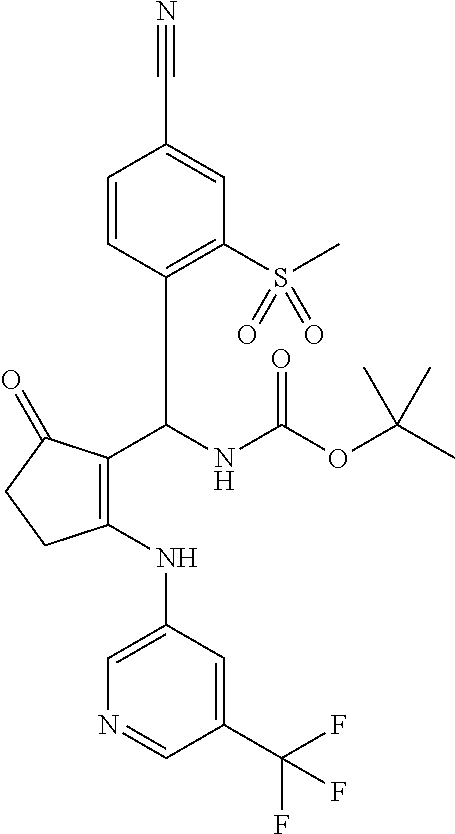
C1=C(NC2=C(C(NC(OC(C)(C)C)=O)C3=C(S(C)(=O)=O)C=C(C#N)C=C3)C(=O)CC2)C=C(C(F)(F)F)C=N1
